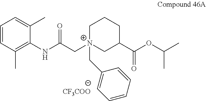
C1=CC(C)=C(NC(=O)C[N+]2(CC3=CC=CC=C3)CC(C(OC(C)C)=O)CCC2)C(C)=C1.[CF3COO]
